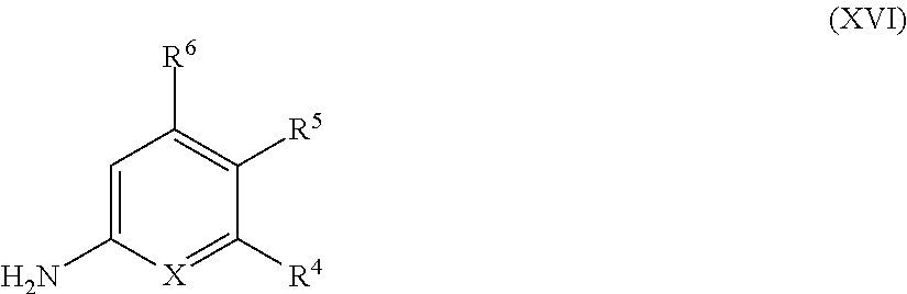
C1=C(N)[X]=C([R4])C([R5])=C1[R6]
